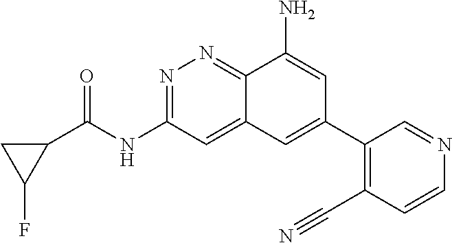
C1C(F)C1C(NC1=NN=C2C(=C1)C=C(C1=C(C#N)C=CN=C1)C=C2N)=O
